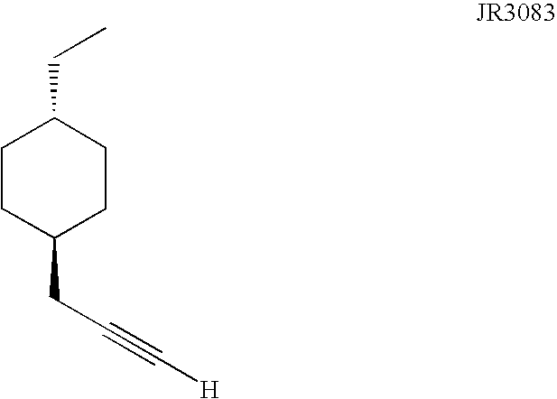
C1CC(CC#C[H])CCC1CC
